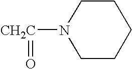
N1([CH2C]=O)CCCCC1
